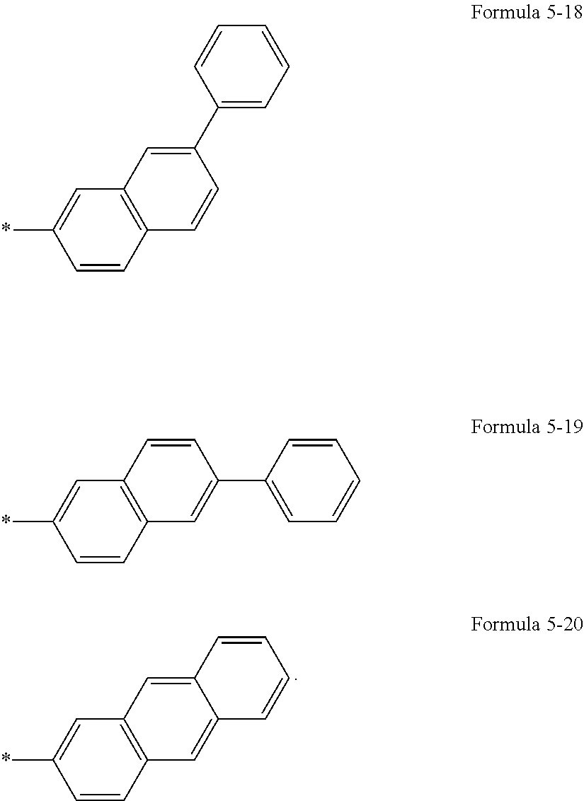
C1=CC2=C(C=C1*)C=C1C(=C2)C=CC=C1.C1=CC2=C(C=C1*)C=C(C1=CC=CC=C1)C=C2.C1=CC2=C(C=C1*)C=CC(C1=CC=CC=C1)=C2
